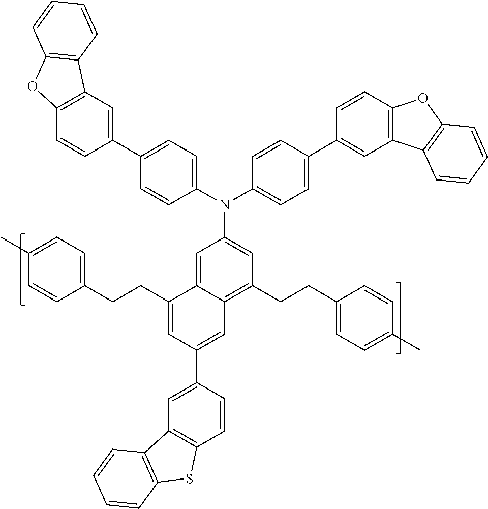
C1=C2C(=C(CCC3=CC=C(C)C=C3)C=C1N(C1=CC=C(C3=CC4=C(C=C3)OC3=C4C=CC=C3)C=C1)C1=CC=C(C3=CC4=C(C=C3)OC3=C4C=CC=C3)C=C1)C=C(C1=CC3=C(C=C1)SC1=C3C=CC=C1)C=C2CCC1=CC=C(C)C=C1
